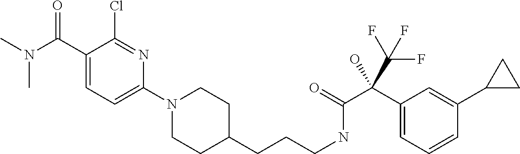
C1(N2CCC(CCCNC(=O)C(C3=CC=CC(C4CC4)=C3)(C(F)(F)F)O)CC2)=CC=C(C(N(C)C)=O)C(Cl)=N1
